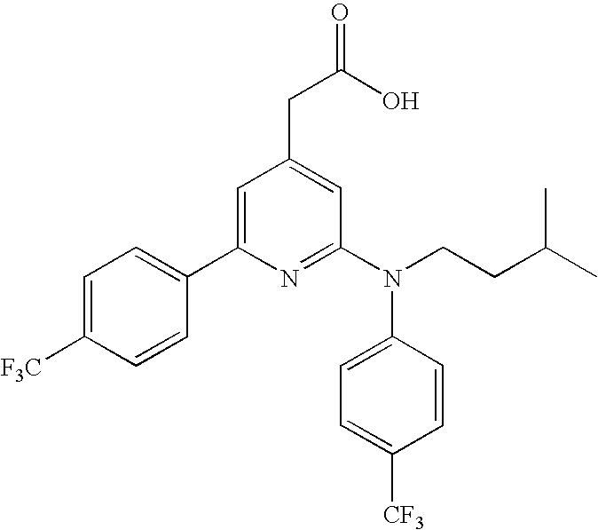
C1(C2=CC(CC(O)=O)=CC(N(CCC(C)C)C3=CC=C([CF3])C=C3)=N2)=CC=C([F3C])C=C1
